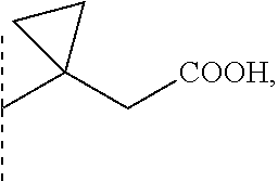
C(C1(C[COOH])CC1)(C)C
